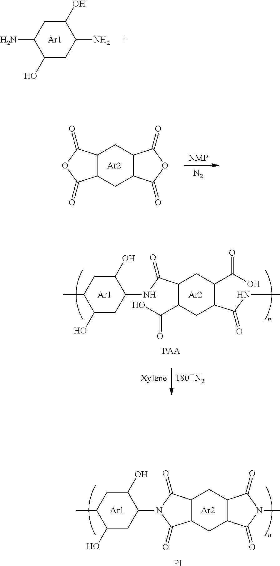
C12C(CC3C(C1)C(=O)N(C)C3=O)C(=O)N(C1C(O)CC(C)C(O)C1)C2=O.[Ar1].[Ar2].[PI].C1(C(NC2C(O)CC(C)C(O)C2)=O)C(C(O)=O)CC(C(NC)=O)C(C(O)=O)C1.[Ar1].[Ar2].[PAA].C12C(CC3C(C1)C(=O)OC3=O)C(=O)OC2=O.[Ar2].[N2].[NMP].NC1C(O)CC(N)C(O)C1.[Ar1]
